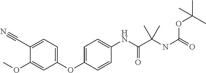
C1(OC)=CC(OC2=CC=C(NC(C(NC(=O)OC(C)(C)C)(C)C)=O)C=C2)=CC=C1C#N
